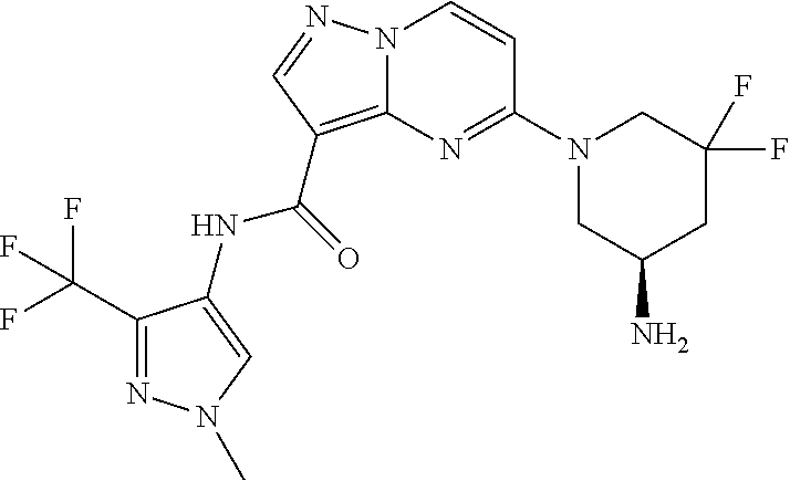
C(C1=C2N(N=C1)C=CC(N1CC(N)CC(F)(F)C1)=N2)(=O)NC1=CN(C)N=C1C(F)(F)F
